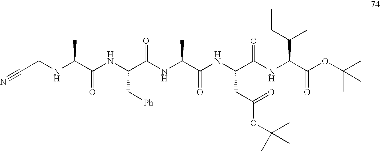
C(CNC(C(NC(C(NC(C(NC(C(NC(C(OC(C)(C)C)=O)C(CC)C)=O)CC(OC(C)(C)C)=O)=O)C)=O)C[Ph])=O)C)#N
